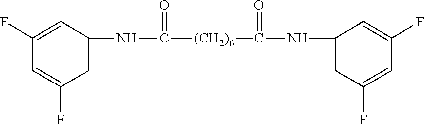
C1(F)=CC(NC([(CH2)6]C(NC2=CC(F)=CC(F)=C2)=O)=O)=CC(F)=C1
